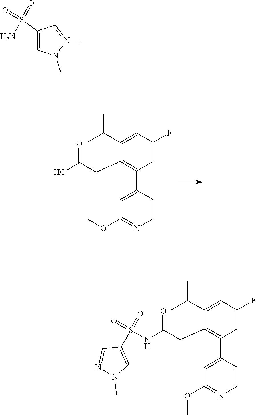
C1=C(F)C=C(C(C)C)C(CC(O)=O)=C1C1=CC(OC)=NC=C1.C1=C(F)C=C(C(C)C)C(CC(NS(=O)(=O)C2=CN(C)N=C2)=O)=C1C1=CC(OC)=NC=C1.C1(S(=O)(N)=O)=CN(C)N=C1
